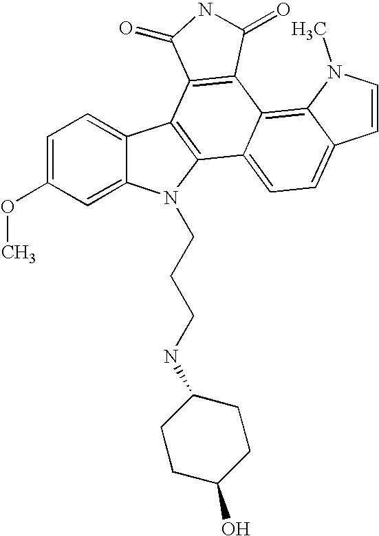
C12=CC(OC)=CC=C1C1=C(N2CCCNC2CCC(O)CC2)C2=CC=C3C(=C2C2=C1C(=O)NC2=O)N(C)C=C3
